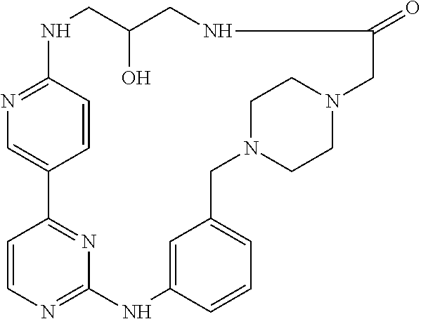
N1=C2C=CC(=C1)C1=NC(=NC=C1)NC1=CC(=CC=C1)CN1CCN(CC1)CC(=O)NCC(O)CN2
